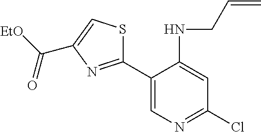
C1(C2=CN=C(Cl)C=C2NCC=C)=NC(C([EtO])=O)=CS1
